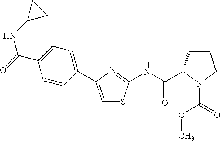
C1=C(C2=CC=C(C(=O)NC3CC3)C=C2)N=C(NC(=O)C2CCCN2C(=O)OC)S1
